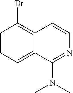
C1=CC=C2C(=C1Br)C=CN=C2N(C)C
